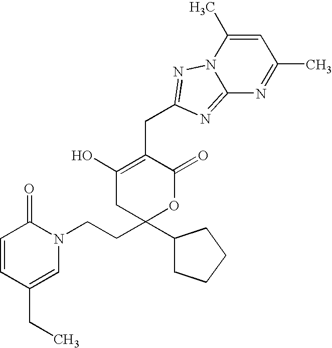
C1=CC(CC)=CN(CCC2(C3CCCC3)OC(=O)C(CC3=NN4C(=N3)N=C(C)C=C4C)=C(O)C2)C1=O
